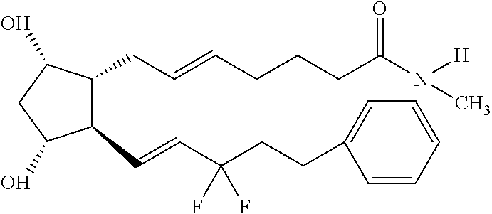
C1(CC=CCCCC(N([H])C)=O)C(C=CC(CCC2=CC=CC=C2)(F)F)C(O)CC1O
